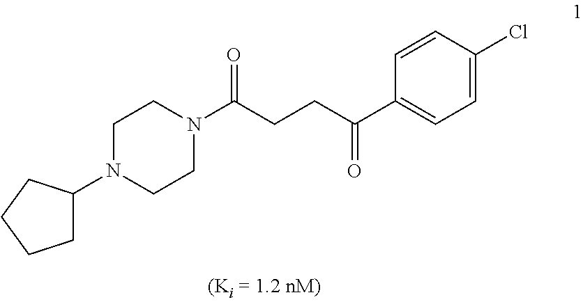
C1C(N2CCN(C(CCC(=O)C3=CC=C(Cl)C=C3)=O)CC2)CCC1
